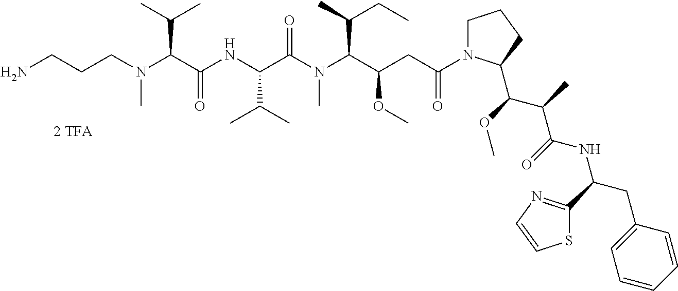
NCCCN(C(C(NC(C(N(C(C(CC(N1CCCC1C(OC)C(C)C(=O)NC(CC1=CC=CC=C1)C1=NC=CS1)=O)OC)C(C)CC)C)=O)C(C)C)=O)C(C)C)C
